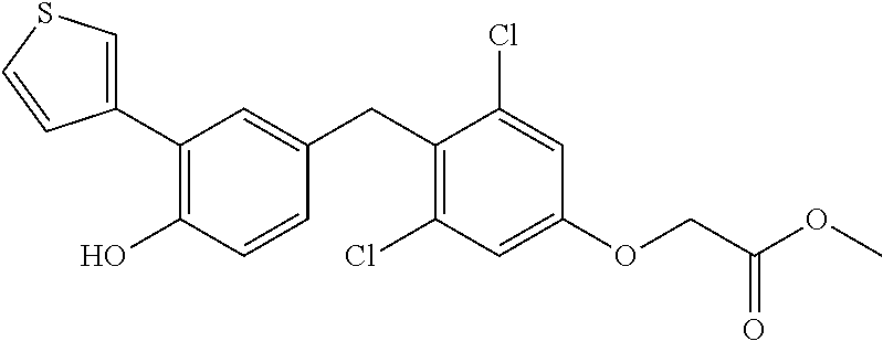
C1(C2=C(O)C=CC(CC3=C(Cl)C=C(OCC(OC)=O)C=C3Cl)=C2)=CSC=C1
